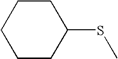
C1(SC)CCCCC1
